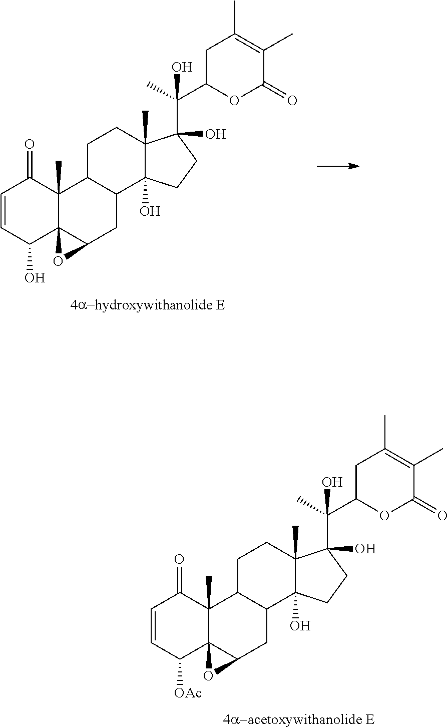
C1=CC(O)C23C(C)(C1=O)C1C(CC2O3)C2(O)C(C)(CC1)C(C(C)(C1OC(=O)C(C)=C(C)C1)O)(O)CC2.C1=CC([OAc])C23C(C)(C1=O)C1C(CC2O3)C2(O)C(C)(CC1)C(C(C)(C1OC(=O)C(C)=C(C)C1)O)(O)CC2
